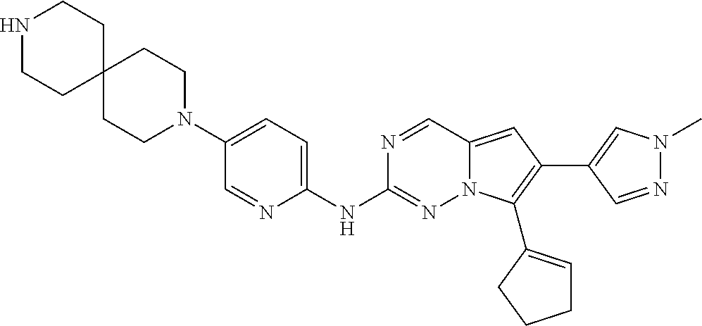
C12(CCN(C3=CC=C(NC4=NN5C(=CC(C6=CN(C)N=C6)=C5C5=CCCC5)C=N4)N=C3)CC1)CCNCC2
